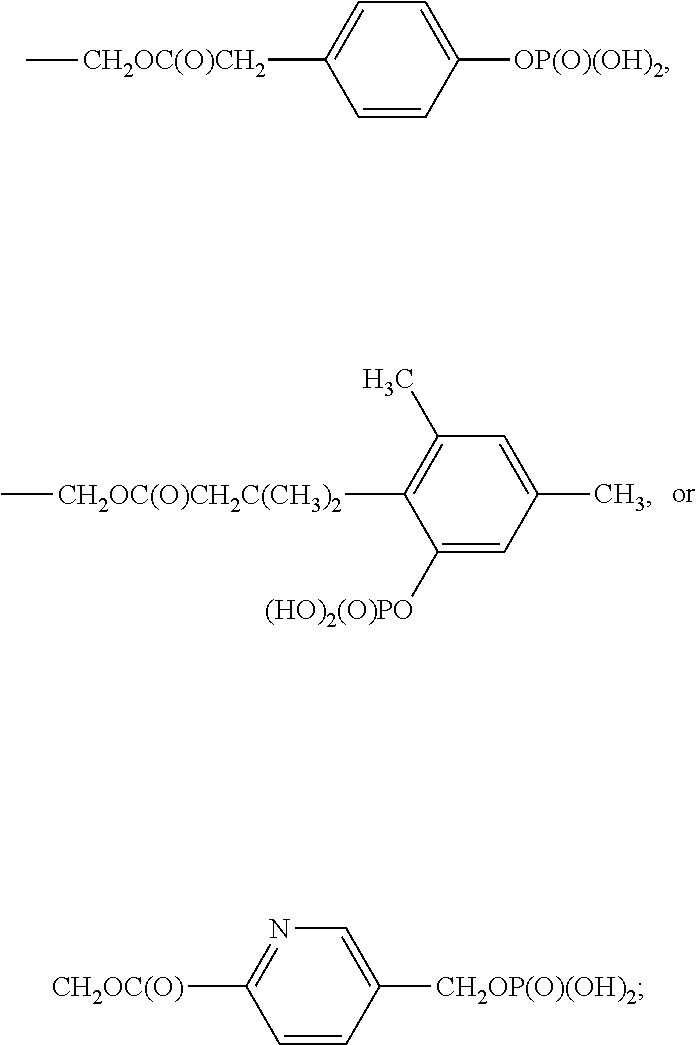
C1([CH2OC(O)CH2C(CH3)2]C)=C(C)C=C(C)C=C1[(HO)2(O)PO].C1([CH2OC(O)CH2]C)=CC=C([OP(O)(OH)2])C=C1.C1([CH2OC(O)])=NC=C([CH2OP(O)(OH)2])C=C1
